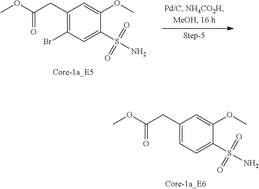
C1(CC(=O)OC)=CC=C(S(=O)(=O)N)C(OC)=C1.C1(CC(=O)OC)=C(Br)C=C(S(=O)(=O)N)C(OC)=C1
